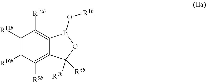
C1([R11b])=C([R10b])C([R9b])=C2C(=C1[R12b])B(O[R1b])OC2([R6b])[R7b]
